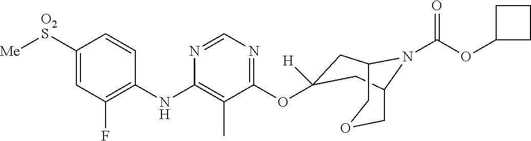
C1([O2S][Me])=CC(F)=C(NC2=C(C)C(OC3([H])CC4N(C(OC5CCC5)=O)C(COC4)C3)=NC=N2)C=C1
